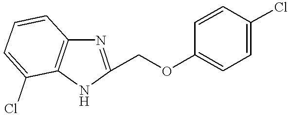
N1C(COC2=CC=C(Cl)C=C2)=NC2=C1C(Cl)=CC=C2
